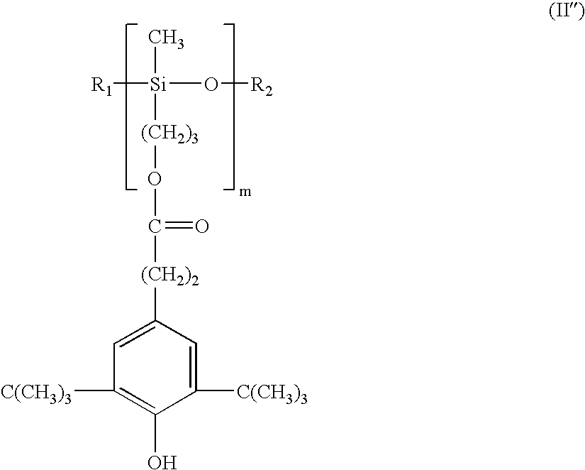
C[Si](O[R2])([(CH2)3]OC(=O)[(CH2)2]C1=CC([C(CH3)3])=C(O)C([C(CH3)3])=C1)[R1]
